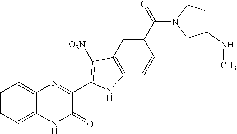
C1=C2C(=CC=C1)N=C(C1=C([O2N])C3=C(C=CC(C(=O)N4CC(NC)CC4)=C3)N1)C(=O)N2
